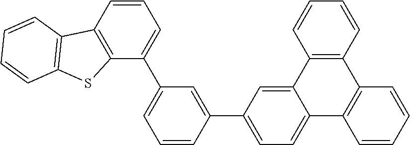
C1(C2=CC=CC(C3=CC=C4C(=C3)C3=C(C5=C4C=CC=C5)C=CC=C3)=C2)=CC=CC2=C1SC1=C2C=CC=C1
